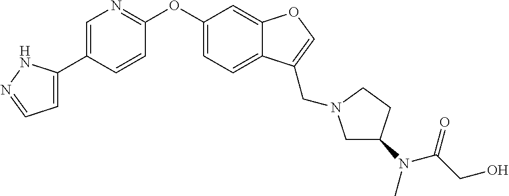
C1=C(C2=CN=C(OC3=CC=C4C(=C3)OC=C4CN3CC(N(C)C(=O)CO)CC3)C=C2)NN=C1
